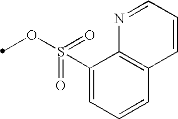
C1(S(OC)(=O)=O)=CC=CC2=C1N=CC=C2
